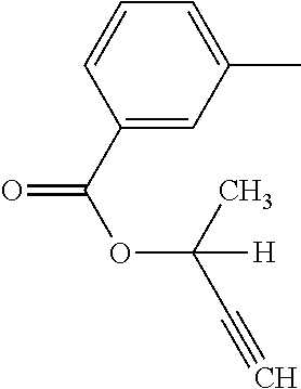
C1=C(C)C=C(C(=O)OC([H])(C#C)C)C=C1
